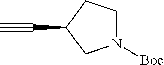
C#CC1CN([Boc])CC1
